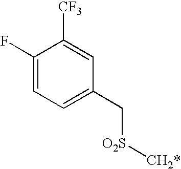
C1(F)=CC=C(C[O2S][CH2*])C=C1[CF3]
